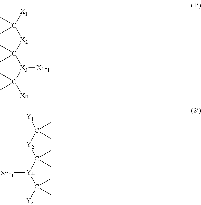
[X1]C([X2]C([X3](C([Xn])(C)C)[Xn-1])(C)C)(C)C.[Y1]C([Y2]C([Yn](C([Y4])(C)C)[Xn-1])(C)C)(C)C
